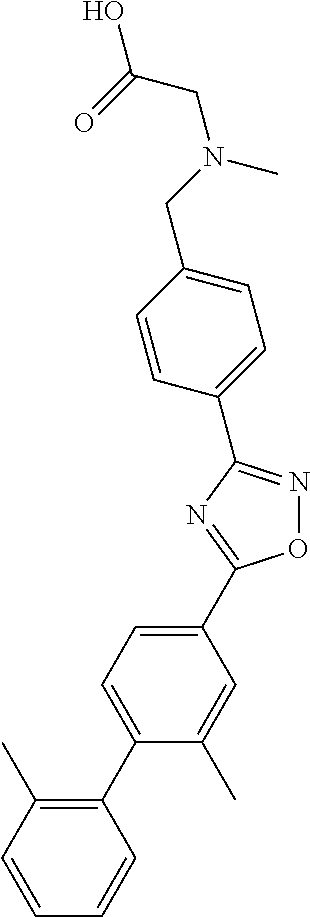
O1N=C(C2=CC=C(CN(CC(O)=O)C)C=C2)N=C1C1=CC=C(C2=C(C)C=CC=C2)C(C)=C1
